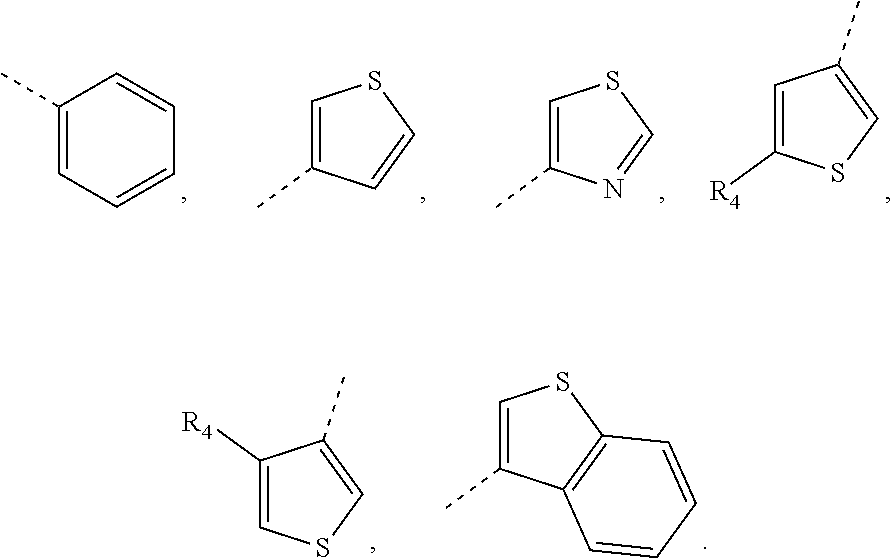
C1([R4])=CSC=C1C.C1=C(C)C2=C(S1)C=CC=C2.C1(C)=CC=CC=C1.C1=C(C)C=CS1.C1=C(C)N=CS1.C1=C([R4])SC=C1C
